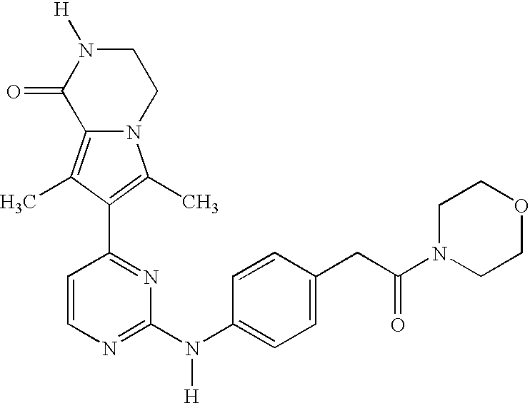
N12C(=C(C)C(C3=NC(N(C4=CC=C(CC(=O)N5CCOCC5)C=C4)[H])=NC=C3)=C1C)C(=O)N([H])CC2
